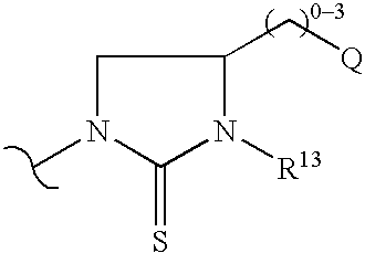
CN1C(=S)N([R13])C(C[Q])C1
